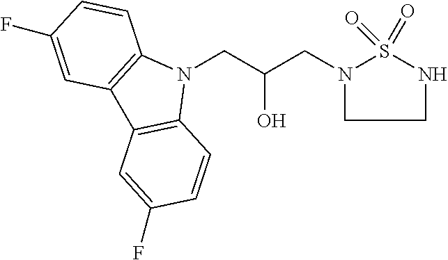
N1(CC(CN2CCNS2(=O)=O)O)C2=C(C3=C1C=CC(F)=C3)C=C(F)C=C2
